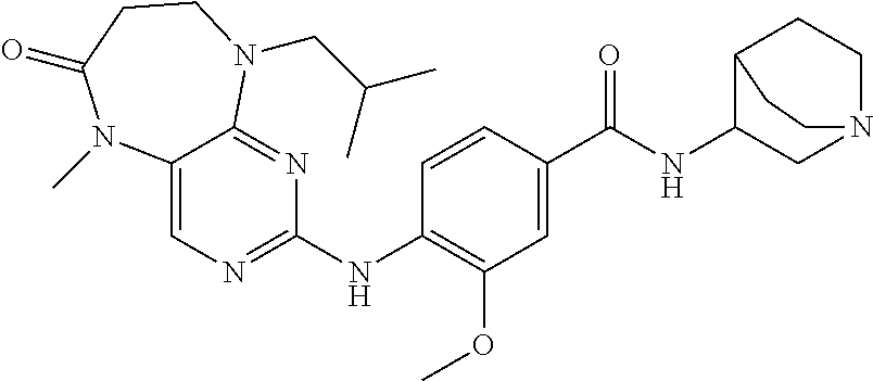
C1=CC(NC2=NC=C3C(=N2)N(CC(C)C)CCC(=O)N3C)=C(OC)C=C1C(NC1CN2CCC1CC2)=O
